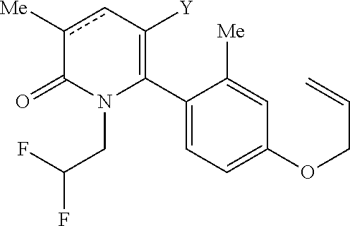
C1(C2=C([Y])cc([Me])C(=O)N2CC(F)F)=CC=C(OCC=C)C=C1[Me]
